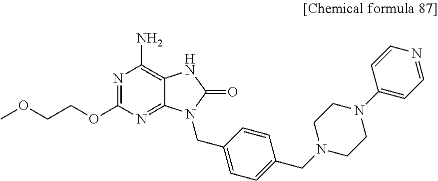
C12=NC(OCCOC)=NC(N)=C1NC(=O)N2CC1=CC=C(CN2CCN(C3=CC=NC=C3)CC2)C=C1
